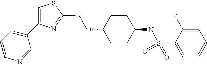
C1=C(C2=CC=CN=C2)N=C(NCC2CCC(NS(C3=CC=CC=C3F)(=O)=O)CC2)S1
